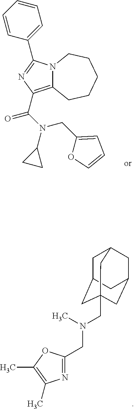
O=C(N(C1CC1)CC1=CC=CO1)C1=C2N(CCCCC2)C(C2=CC=CC=C2)=N1.C1C2CC3(CN(CC4=NC(C)=C(C)O4)C)CC(CC1C3)C2
